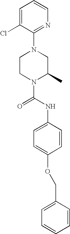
N1(C(NC2=CC=C(OCC3=CC=CC=C3)C=C2)=O)C(C)CN(C2=NC=CC=C2Cl)CC1
